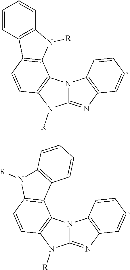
C12=NC3=C(N1C1=C(N2[R])C=CC2=C1N([R])C1=C2C=CC=C1)C=CC=C3.C12=NC3=C(N1C1=C(N2[R])C=CC2=C1C1=C(N2[R])C=CC=C1)C=CC=C3
